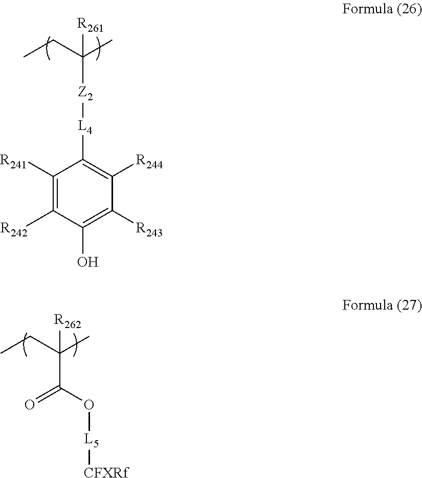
C1([R241])=C([R242])C(O)=C([R243])C([R244])=C1[L4][Z2]C([R261])(C)CC.C(C([R262])(C)CC)(O[L5][CFXRf])=O
